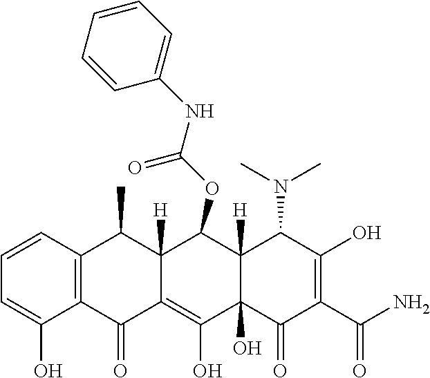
C1=CC2=C(C(O)=C1)C(=O)C1=C(O)C3(O)C([H])(C(OC(NC4=CC=CC=C4)=O)C1([H])C2C)C(N(C)C)C(O)=C(C(N)=O)C3=O
